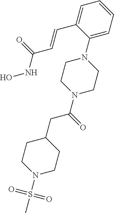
C1=C(N2CCN(C(=O)CC3CCN(S(C)(=O)=O)CC3)CC2)C(C=CC(NO)=O)=CC=C1
